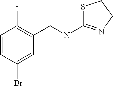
S1C(NCC2=C(F)C=CC(Br)=C2)=NCC1
